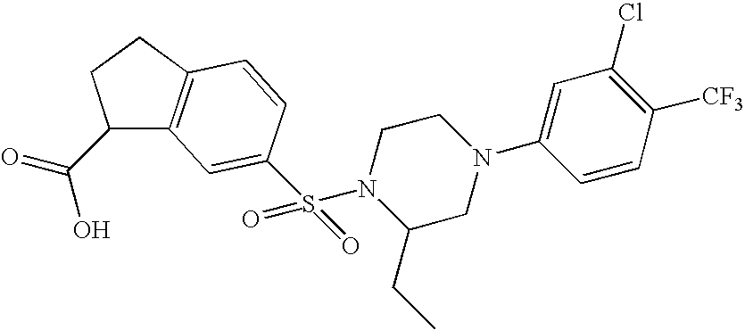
C1(C(=O)O)C2=C(CC1)C=CC(S(N1C(CC)CN(C3=CC(Cl)=C([CF3])C=C3)CC1)(=O)=O)=C2
